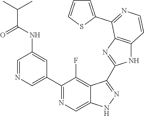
C1=NC=C(C2=NC=C3C(=C2F)C(C2=NC4=C(N2)C=CN=C4C2=CC=CS2)=NN3)C=C1NC(C(C)C)=O
